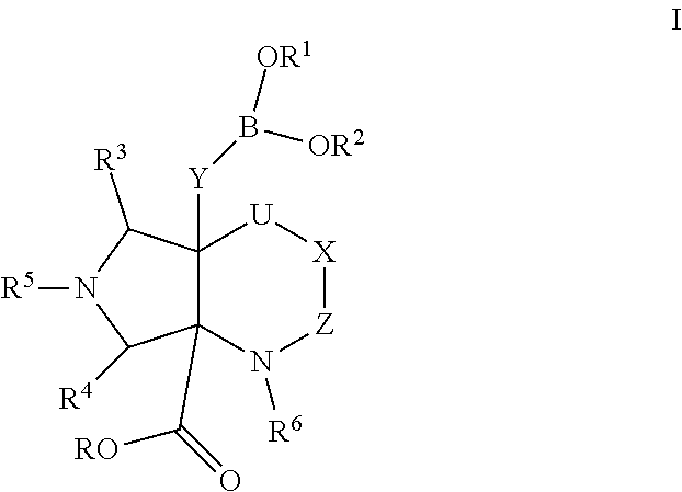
[X]1[U]C2([Y]B([OR1])[OR2])C(C([RO])=O)(N([R6])[Z]1)C([R4])N([R5])C2[R3]
